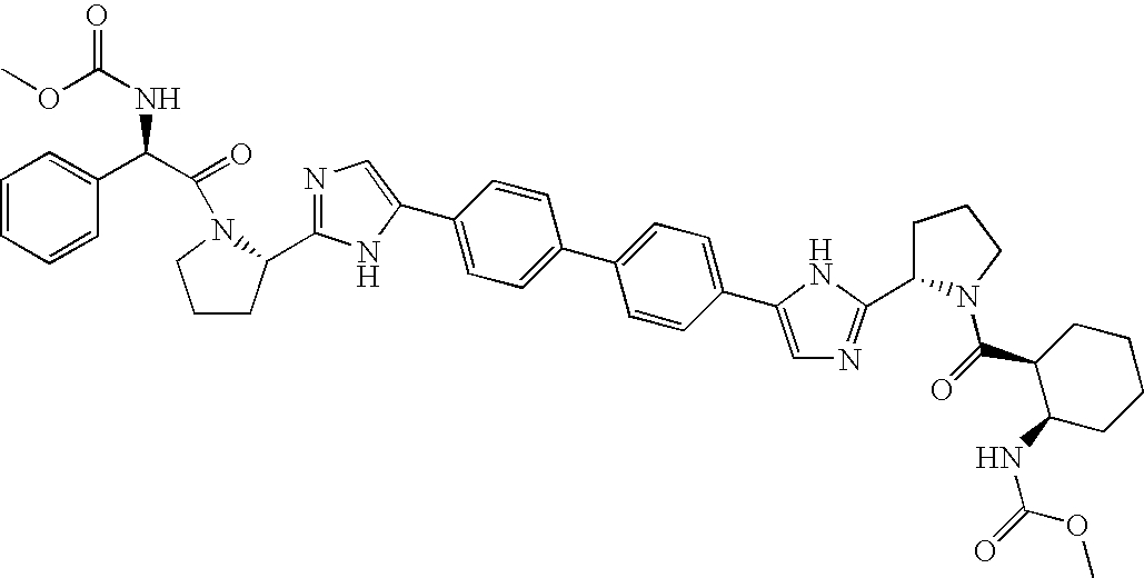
C1=C(C2=CN=C(C3CCCN3C(=O)C(C3=CC=CC=C3)NC(=O)OC)N2)C=CC(C2=CC=C(C3=CN=C(C4CCCN4C(=O)C4C(NC(=O)OC)CCCC4)N3)C=C2)=C1
